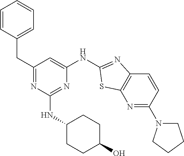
C1(CC2=CC=CC=C2)=NC(NC2CCC(O)CC2)=NC(NC2=NC3=C(N=C(N4CCCC4)C=C3)S2)=C1
